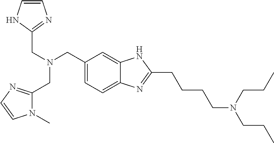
C12=CC=C(CN(CC3=NC=CN3C)CC3=NC=CN3)C=C1NC(CCCCN(CCC)CCC)=N2
